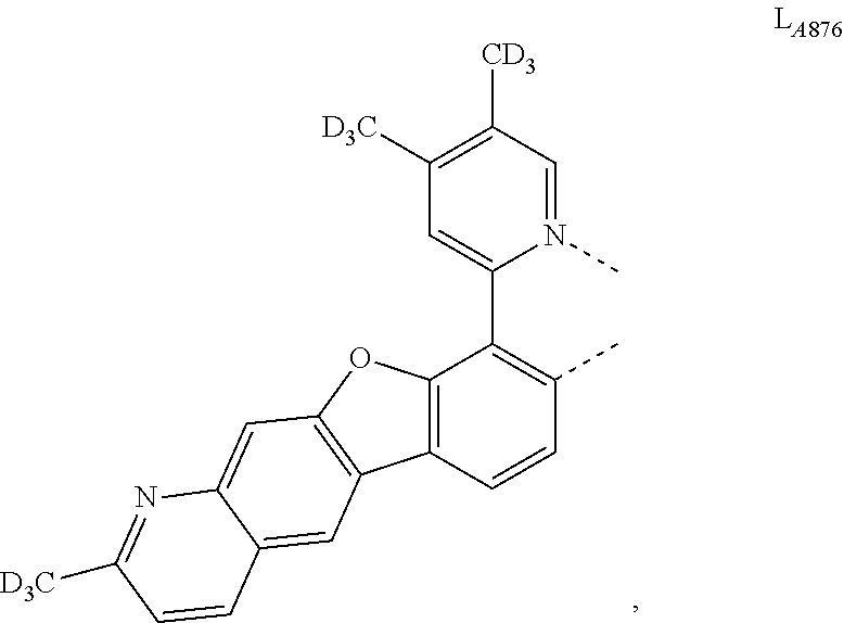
C1(C2=C(C)C=CC3=C2OC2=C3C=C3C(=C2)N=C([D3C])C=C3)=CC([D3C])=C([CD3])C=N1C
